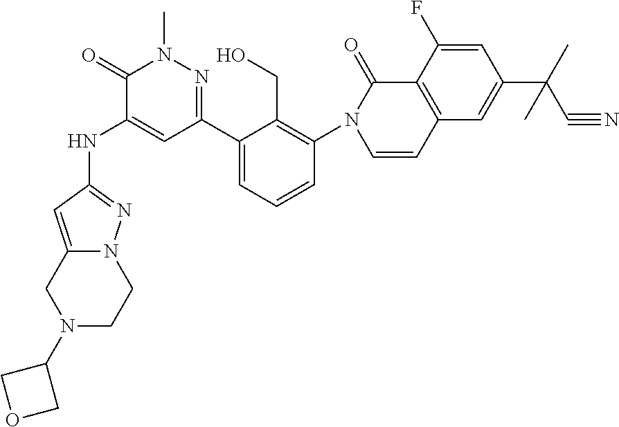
C1(NC2=CC(C3=CC=CC(N4C=CC5=C(C4=O)C(F)=CC(C(C#N)(C)C)=C5)=C3CO)=NN(C)C2=O)=NN2C(=C1)CN(C1COC1)CC2
